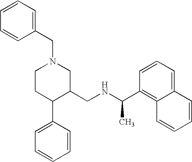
C1CC(C2=CC=CC=C2)C(CNC(C2=C3C(=CC=C2)C=CC=C3)C)CN1CC1=CC=CC=C1
